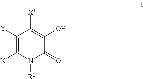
C1([Y])=C([X])N([R1])C(=O)C(O)=C1[X1]
